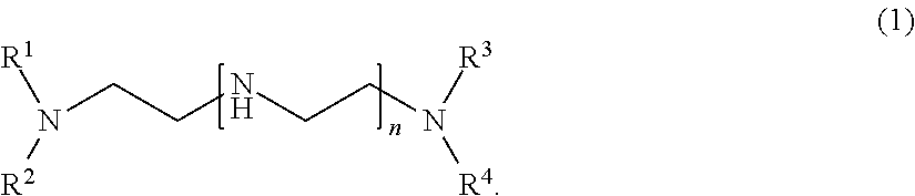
[R1]N([R2])CCNCCN([R3])[R4]
